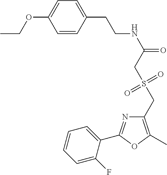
C1=CC(CCNC(=O)CS(CC2=C(C)OC(C3=CC=CC=C3F)=N2)(=O)=O)=CC=C1OCC
